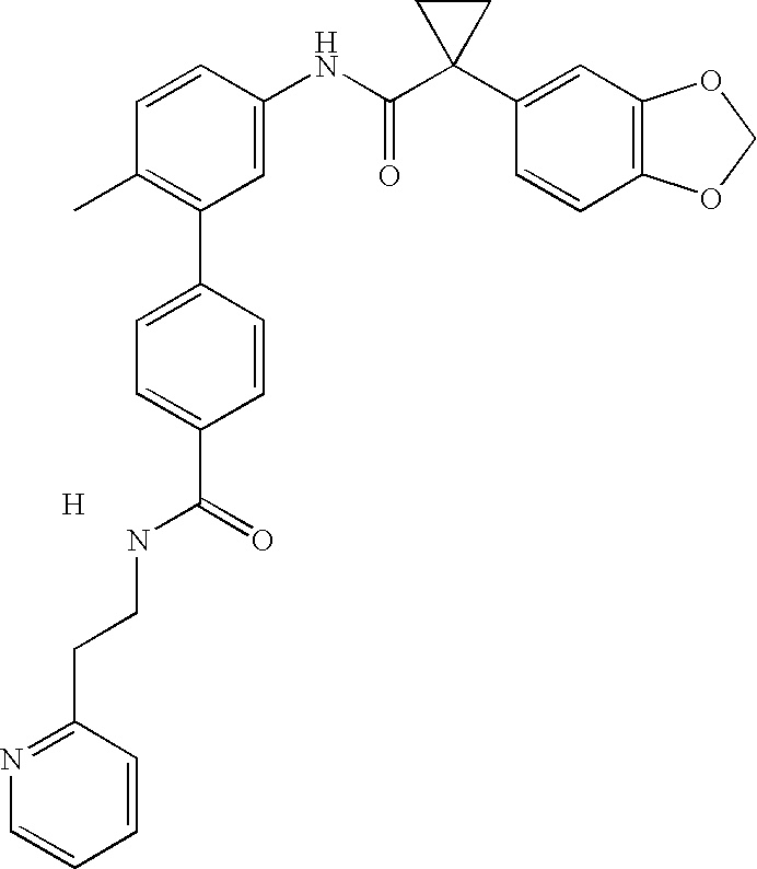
C1=CC(NC(C2(C3=CC4=C(C=C3)OCO4)CC2)=O)=CC(C2=CC=C(C(=O)NCCC3=NC=CC=C3)C=C2)=C1C.[H]
